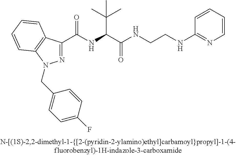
C(=O)(NC(C(C)(C)C)C(=O)NCCNC1=NC=CC=C1)C1=NN(CC2=CC=C(F)C=C2)C2=C1C=CC=C2
